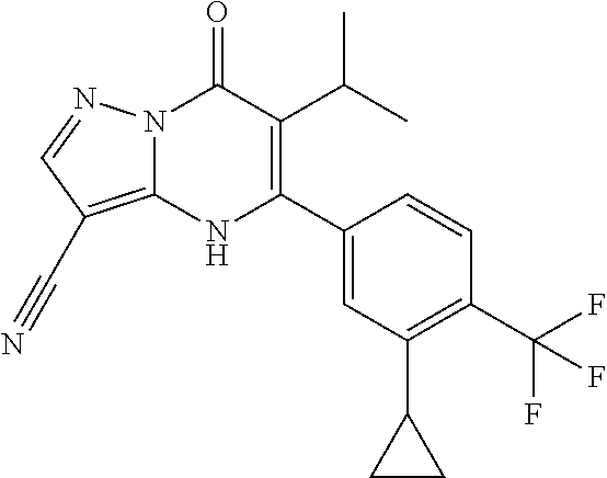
N12C(=C(C#N)C=N1)NC(C1=CC(C3CC3)=C(C(F)(F)F)C=C1)=C(C(C)C)C2=O
